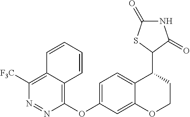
C1([F3C])=C2C(=C(OC3=CC=C4C(=C3)OCCC4C3C(=O)NC(=O)S3)N=N1)C=CC=C2
